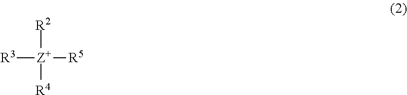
[R3][Z+]([R5])([R2])[R4]
